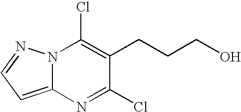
C12=CC=NN1C(Cl)=C(CCCO)C(Cl)=N2
